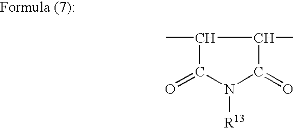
C1(C)C(=O)N([R13])C(=O)C1C
